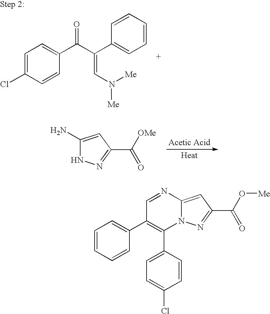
C1=C(Cl)C=CC(C(C(C2=CC=CC=C2)=CN([Me])[Me])=O)=C1.C1(N)=CC(C([OMe])=O)=NN1.C12=CC(C(O[Me])=O)=NN1C(C1=CC=C(Cl)C=C1)=C(C1=CC=CC=C1)C=N2
